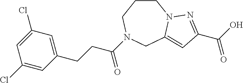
C1CCN(C(CCC2=CC(Cl)=CC(Cl)=C2)=O)CC2=CC(C(O)=O)=NN12
